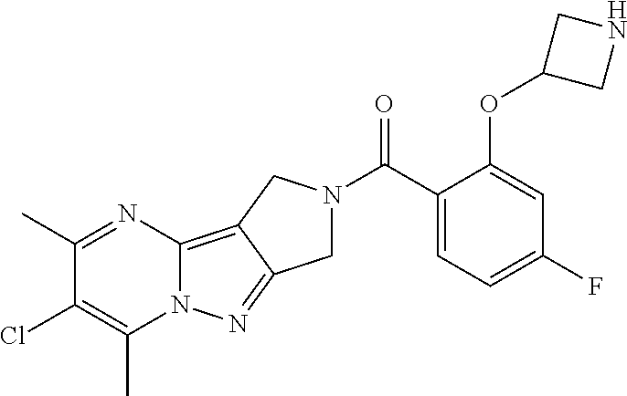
C1(C)=NC2=C3C(=NN2C(C)=C1Cl)CN(C(C1=CC=C(F)C=C1OC1CNC1)=O)C3
